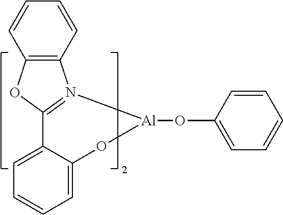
C12=N(C3=C(O1)C=CC=C3)[Al](OC1=CC=CC=C1)OC1=CC=CC=C21
